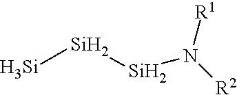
[Si][Si][Si]N([R2])[R1]
